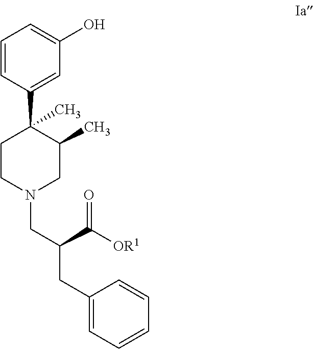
C1=CC(C2(C)CCN(CC(CC3=CC=CC=C3)C(=O)[OR1])CC2C)=CC(O)=C1
